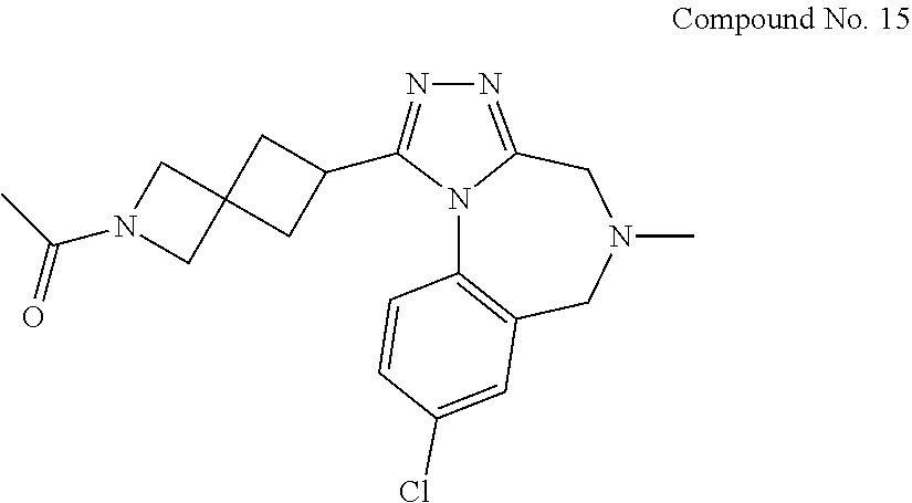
N12C3=C(CN(C)CC1=NN=C2C1CC2(C1)CN(C(C)=O)C2)C=C(Cl)C=C3
